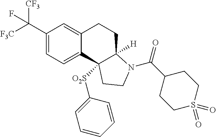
C1(C([F3C])([CF3])F)=CC=C2C(=C1)CCC1([H])C2([O2S]C2=CC=CC=C2)CCN1C(C1CCS(=O)(=O)CC1)=O
